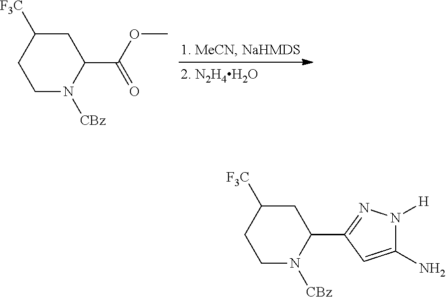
C1C([F3C])CCN([CBz])C1C1=NN([H])C(N)=C1.C1C([F3C])CCN([CBz])C1C(OC)=O
